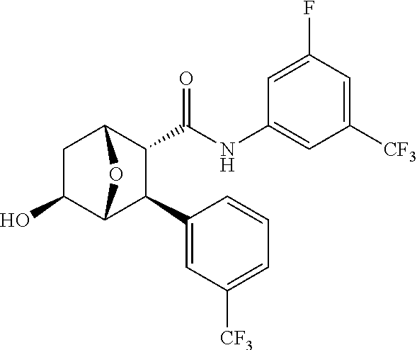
C1C(O)C2C(C3=CC([CF3])=CC=C3)C(C(=O)NC3=CC([CF3])=CC(F)=C3)C1O2
